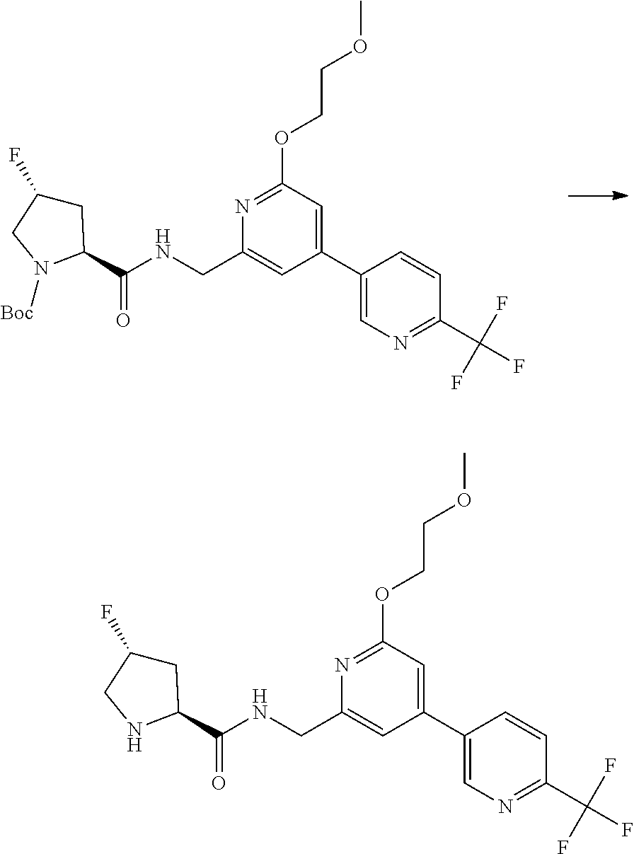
N1=C(OCCOC)C=C(C2=CN=C(C(F)(F)F)C=C2)C=C1CNC(=O)C1CC(F)CN1[Boc].N1=C(OCCOC)C=C(C2=CN=C(C(F)(F)F)C=C2)C=C1CNC(=O)C1CC(F)CN1
